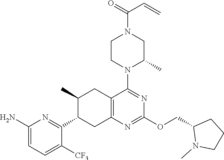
C1([CF3])=CC=C(N)N=C1C1CC2=C(CC1C)C(N1C(C)CN(C(=O)C=C)CC1)=NC(OCC1N(C)CCC1)=N2
